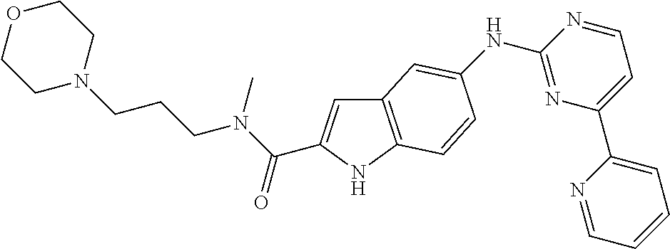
C12=C(NC(C(N(C)CCCN3CCOCC3)=O)=C1)C=CC(NC1=NC(C3=CC=CC=N3)=CC=N1)=C2
